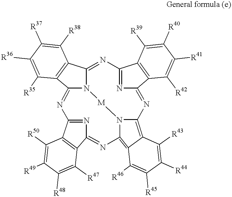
C12=NC3=NC(=NC4=C5C(=C6N4[M]N1C(=NC1=NC(=N6)C4=C1C([R50])=C([R49])C([R48])=C4[R47])C1=C2C([R38])=C([R37])C([R36])=C1[R35])C([R46])=C([R45])C([R44])=C5[R43])C1=C3C([R39])=C([R40])C([R41])=C1[R42]
